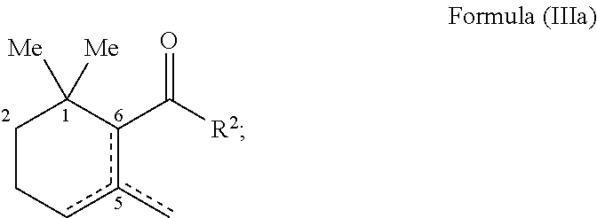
C1Ccc(c)c(C([R2])=O)C1([Me])[Me]
